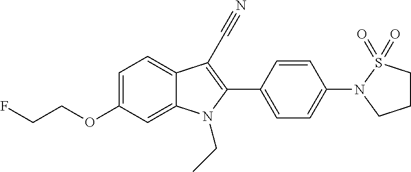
C1=C2C(=CC=C1OCCF)C(C#N)=C(C1=CC=C(N3CCCS3(=O)=O)C=C1)N2CC
